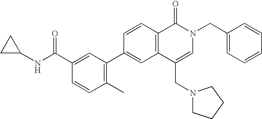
C1=CC(C2=C(C)C=CC(C(NC3CC3)=O)=C2)=CC2=C1C(=O)N(CC1=CC=CC=C1)C=C2CN1CCCC1
